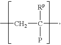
CCC([Rp])(C)P
